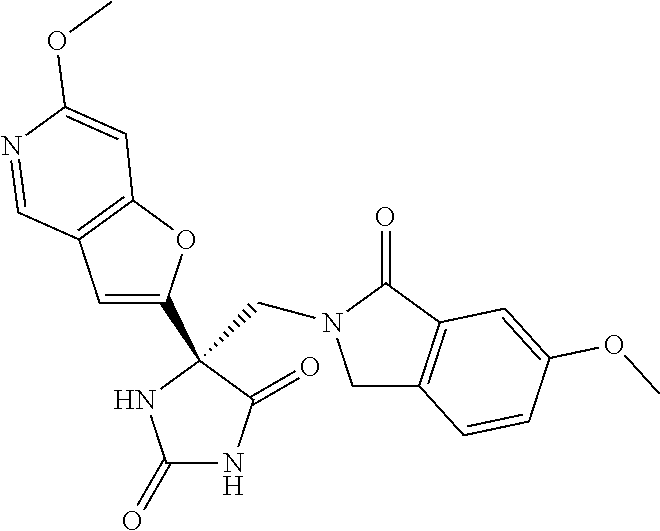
C1C2=C(C(=O)N1CC1(C3=CC4=C(O3)C=C(OC)N=C4)C(=O)NC(=O)N1)C=C(OC)C=C2
